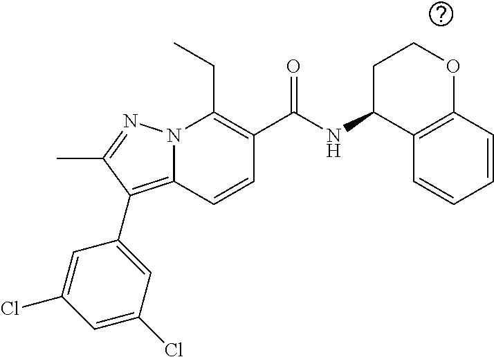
CCC1=C(C(NC2CCOC3=C2C=CC=C3)=O)C=CC2=C(C3=CC(Cl)=CC(Cl)=C3)C(C)=NN12
